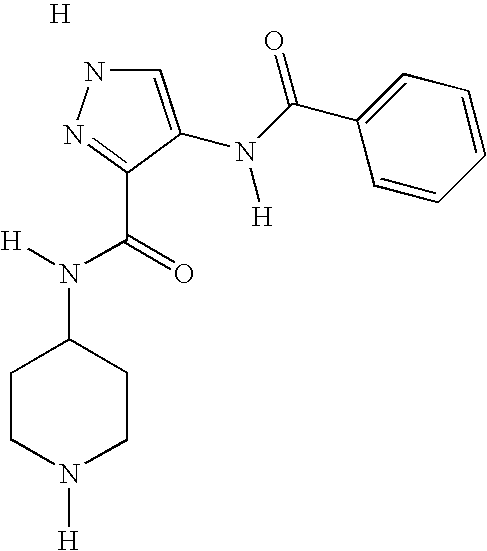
[H].N1C=C(N(C(C2=CC=CC=C2)=O)[H])C(C(N([H])C2CCN([H])CC2)=O)=N1
